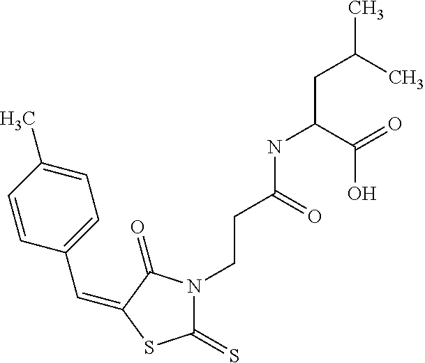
C(C1=CC=C(C)C=C1)=C1C(=O)N(CCC(NC(CC(C)C)C(=O)O)=O)C(=S)S1
